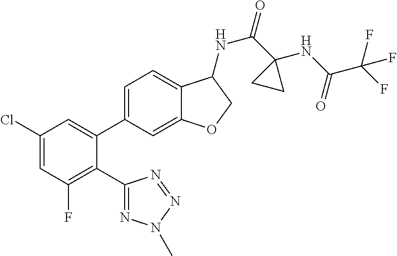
C1(Cl)=CC(F)=C(C2=NN(C)N=N2)C(C2=CC=C3C(=C2)OCC3NC(C2(NC(C(F)(F)F)=O)CC2)=O)=C1
